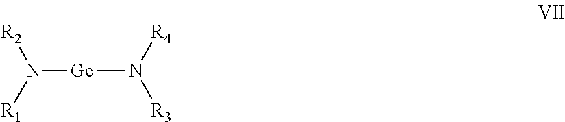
N([Ge]N([R3])[R4])([R1])[R2]
